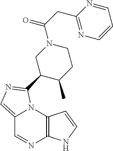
C12=CN=C(C3C(C)CCN(C(CC4=NC=CC=N4)=O)C3)N1C1=C(N=C2)NC=C1
